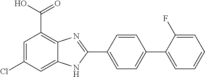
C1=C(C2=NC3=C(C(O)=O)C=C(Cl)C=C3N2)C=CC(C2=CC=CC=C2F)=C1
